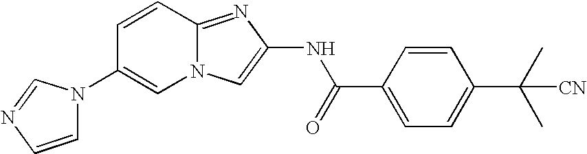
C1=CC2=NC(NC(C3=CC=C(C([CN])(C)C)C=C3)=O)=CN2C=C1N1C=CN=C1
